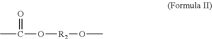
CC(=O)O[R2]OC
